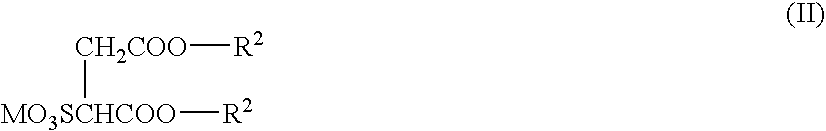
[MO3SCHCOO]([CH2COO][R2])[R2]
